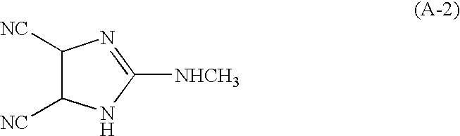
C1([NC])C([NC])NC([NHCH3])=N1
